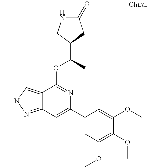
N1C(=O)CC(C(C)OC2=NC(C3=CC(OC)=C(OC)C(OC)=C3)=CC3=NN(C)C=C23)C1
